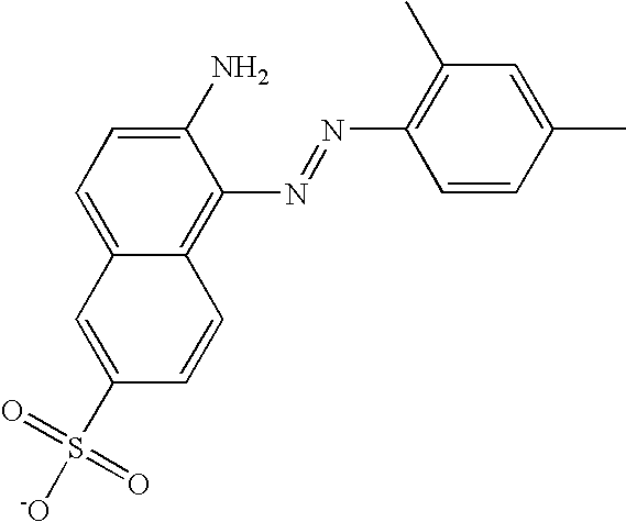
C1=C2C(=C(N=NC3=C(C)C=C(C)C=C3)C(N)=C1)C=CC(S(=O)(=O)[-O])=C2
